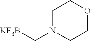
C1N(C[KF3B])CCOC1
